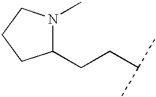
C1(CCC(C)C)N(C)CCC1
